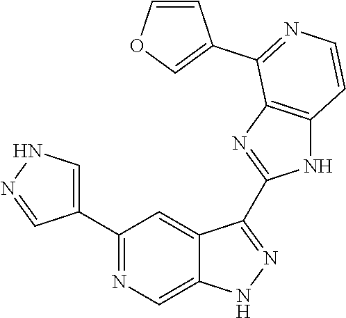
C1(C2=NC=C3C(=C2)C(C2=NC4=C(N2)C=CN=C4C2=COC=C2)=NN3)=CNN=C1
